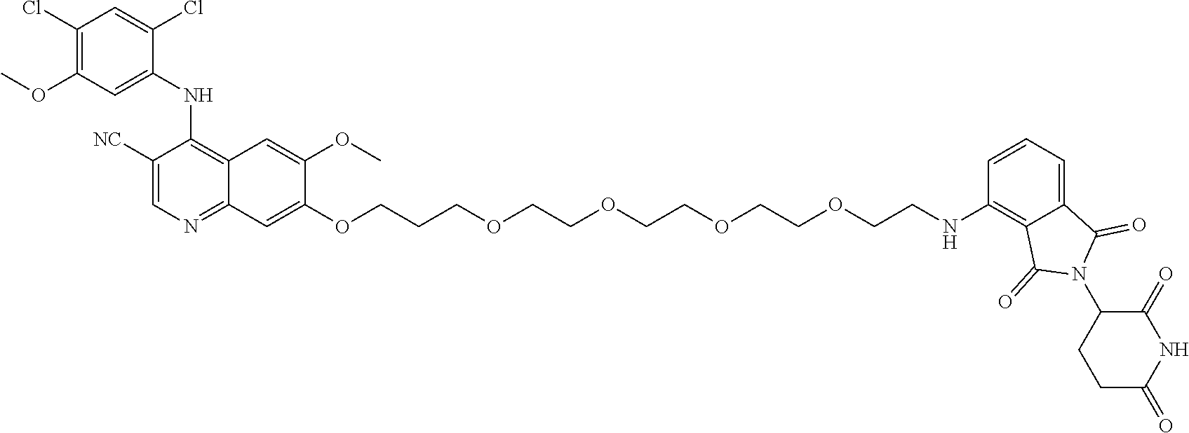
C1(NC2=C3C(=NC=C2[NC])C=C(OCCCOCCOCCOCCOCCNC2=C4C(=CC=C2)C(=O)N(C2CCC(=O)NC2=O)C4=O)C(OC)=C3)=CC(OC)=C(Cl)C=C1Cl
